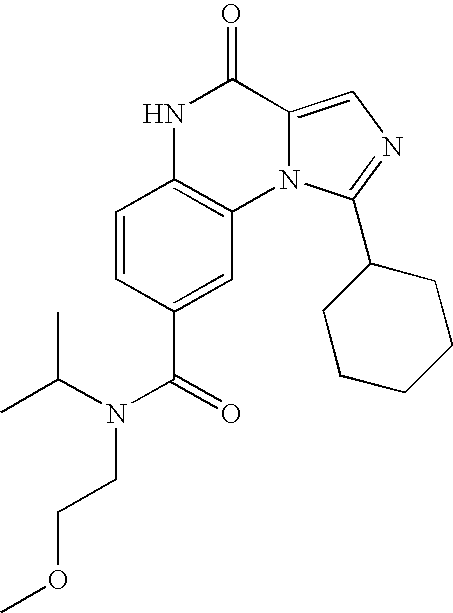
C1=CC(C(=O)N(C(C)C)CCOC)=CC2=C1NC(=O)C1=CN=C(C3CCCCC3)N21
